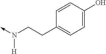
C(C1=CC=C(O)C=C1)CN(->C)[H]
